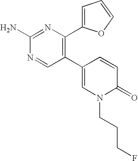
C1(N)=NC(C2=CC=CO2)=C(C2=CN(CCCF)C(=O)C=C2)C=N1
